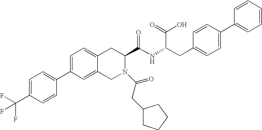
C12=CC=C(C3=CC=C(C(F)(F)F)C=C3)C=C1CN(C(CC1CCCC1)=O)C(C(NC(C(O)=O)CC1=CC=C(C3=CC=CC=C3)C=C1)=O)C2
